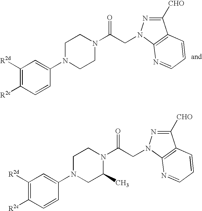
C1([R2d])=C([R2c])C=CC(N2CC(C)N(C(CN3N=C([CHO])C4=C3N=CC=C4)=O)CC2)=C1.C1([R2d])=C([R2c])C=CC(N2CCN(C(CN3N=C([CHO])C4=C3N=CC=C4)=O)CC2)=C1
